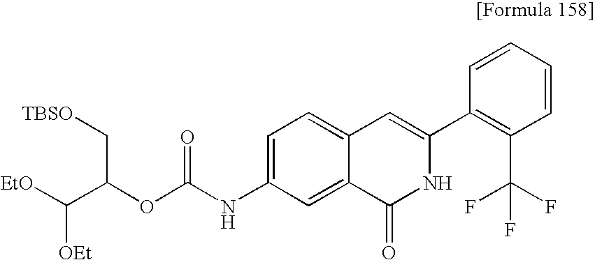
[EtO]C(C(C[TBSO])OC(=O)NC1=CC=C2C(=C1)C(=O)NC(C1=C(C(F)(F)F)C=CC=C1)=C2)[OEt]
